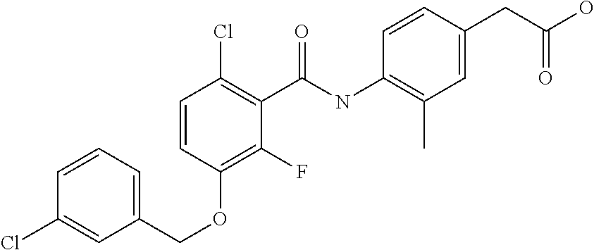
C1=CC=C(COC2=C(F)C(C(NC3=C(C)C=C(CC(O)=O)C=C3)=O)=C(Cl)C=C2)C=C1Cl
